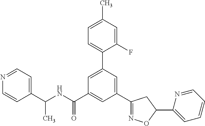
C1(C2=NOC(C3=CC=CC=N3)C2)=CC(C2=CC=C(C)C=C2F)=CC(C(NC(C2=CC=NC=C2)C)=O)=C1
